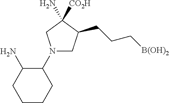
N1(C2CCCCC2N)CC(CCC[B(OH)2])C(N)([CO2H])C1
